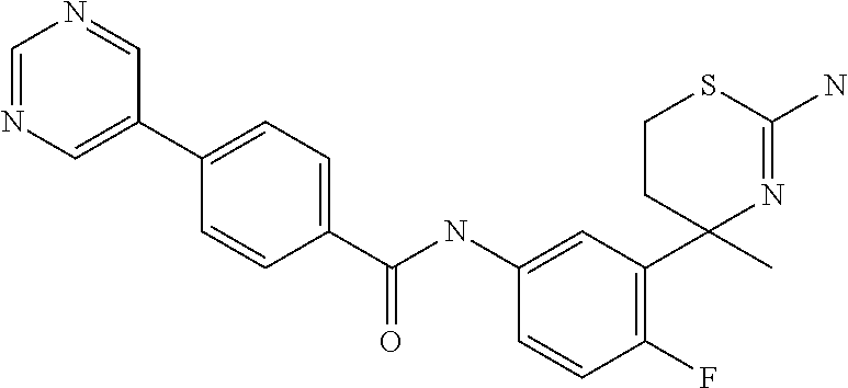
C1=C(NC(C2=CC=C(C3=CN=CN=C3)C=C2)=O)C=CC(F)=C1C1(C)N=C(N)SCC1
